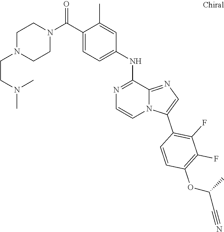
N1(C(C2=CC=C(NC3=NC=CN4C3=NC=C4C3=C(F)C(F)=C(OC(C#N)C)C=C3)C=C2C)=O)CCN(CCN(C)C)CC1
